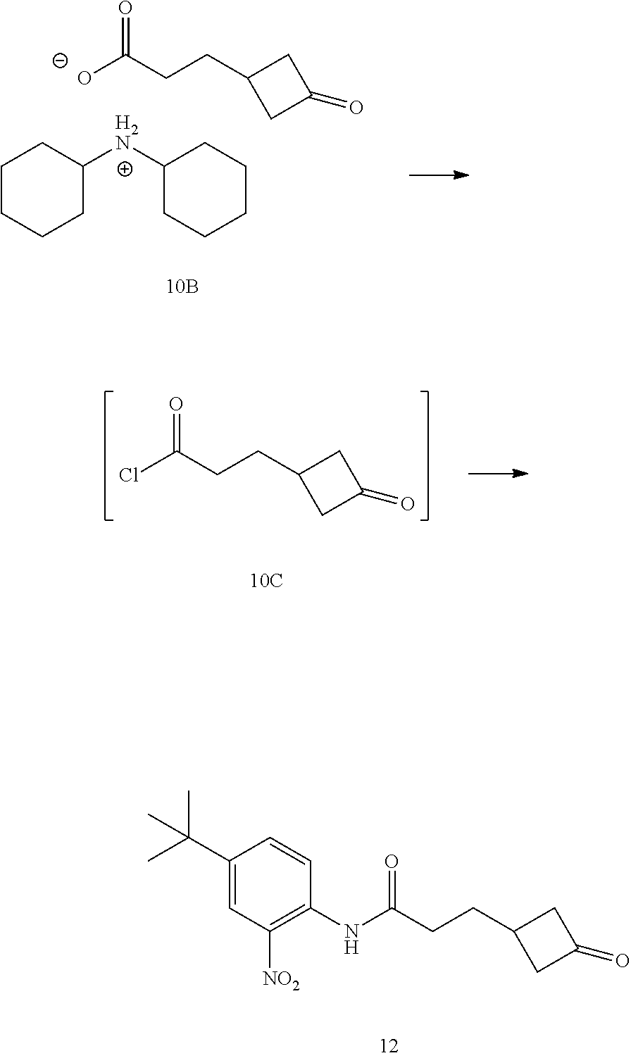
[O-]C(CCC1CC(=O)C1)=O.C1CCCC([H2N]C2CCCCC2)C1.ClC(CCC1CC(=O)C1)=O.C(CCC1CC(=O)C1)(=O)NC1=C([NO2])C=C(C(C)(C)C)C=C1
